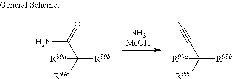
[NH3MeOH].C([R99b])([R99c])(C#N)[R99a].C([R99b])([R99c])(C(=O)N)[R99a]
